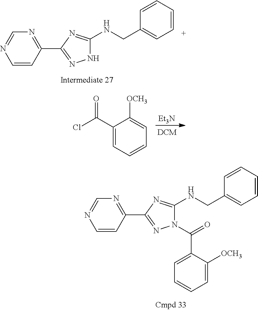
N1C(NCC2=CC=CC=C2)=NC(C2=NC=NC=C2)=N1.N1(C(=O)C2=CC=CC=C2[OCH3])C(NCC2=CC=CC=C2)=NC(C2=NC=NC=C2)=N1.[Et3N].[DCM].C1(C(Cl)=O)=CC=CC=C1[OCH3]
